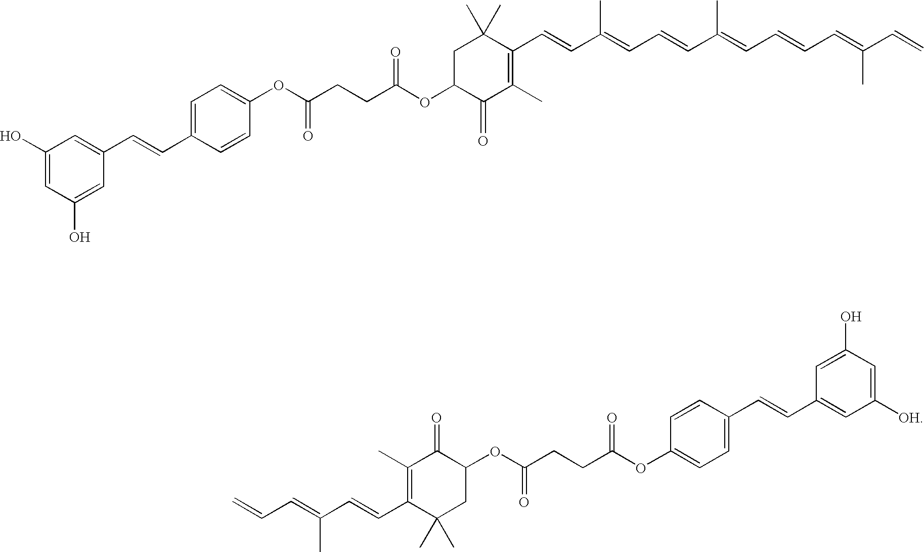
C1C(OC(CCC(OC2=CC=C(C=CC3=CC(O)=CC(O)=C3)C=C2)=O)=O)C(=O)C(C)=C(C=CC(=CC=CC(=CC=CC=C(C)C=C)C)C)C1(C)C.C=CC=C(C=CC1=C(C)C(=O)C(OC(CCC(=O)OC2=CC=C(C=CC3=CC([OH])=CC(O)=C3)C=C2)=O)CC1(C)C)C
